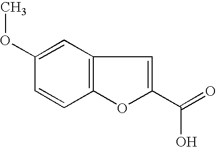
C12=C(C=C(OC)C=C1)C=C(C(O)=O)O2
